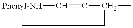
[Phenyl-NH]1C=CC(C)CC1
